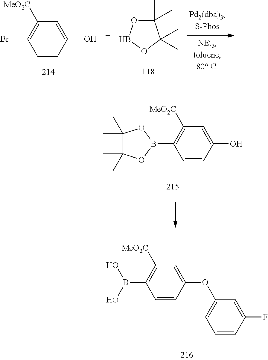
C1=CC(O)=CC([MeO2C])=C1Br.C1(C)(C)OBOC1(C)C.C1=CC(O)=CC([MeO2C])=C1B1OC(C)(C)C(C)(C)O1.C1=CC(OC2=CC=CC(F)=C2)=CC([MeO2C])=C1B(O)O
